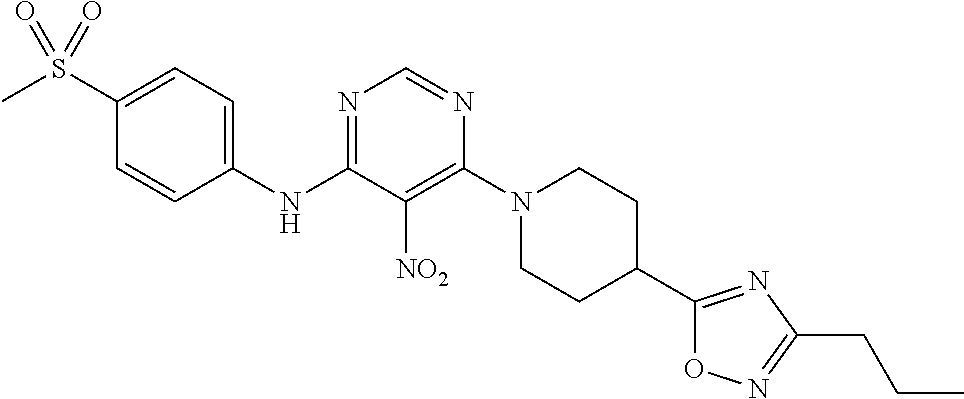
C1(S(C)(=O)=O)=CC=C(NC2=NC=NC(N3CCC(C4=NC(CCC)=NO4)CC3)=C2[NO2])C=C1
